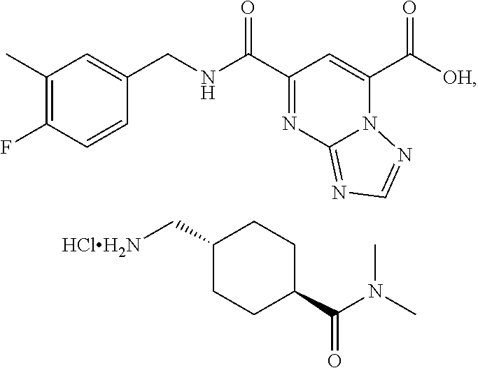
C1(C)=C(F)C=CC(CNC(C2=NC3=NC=NN3C(C([OH])=O)=C2)=O)=C1.C1(C[HClH2N])CCC(C(N(C)C)=O)CC1
